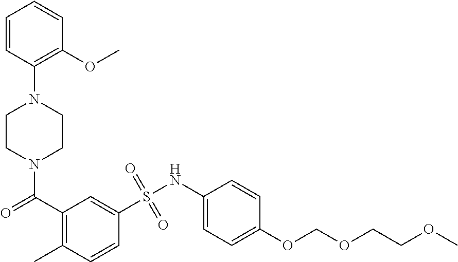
N1(C(=O)C2=C(C)C=CC(S(NC3=CC=C(OCOCCOC)C=C3)(=O)=O)=C2)CCN(C2=C(OC)C=CC=C2)CC1
